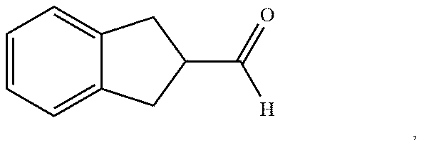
C1=CC=C2C(=C1)CC(C(=O)[H])C2
